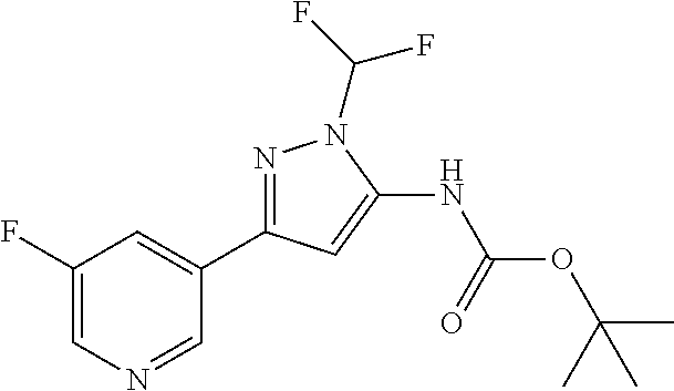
N1=C(C2=CC(F)=CN=C2)C=C(NC(OC(C)(C)C)=O)N1C(F)F
